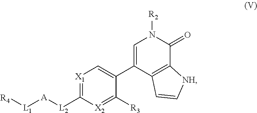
[R4][L1][A][L2]C1=[X1]C=C(C2=CN([R2])C(=O)C3=C2C=C[NH]3)C([R3])=[X2]1
